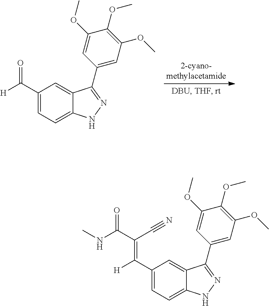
C1=C2C(=CC(C([H])=O)=C1)C(C1=CC(OC)=C(OC)C(OC)=C1)=NN2.C1=C2C(=CC(C([H])=C(C#N)C(NC)=O)=C1)C(C1=CC(OC)=C(OC)C(OC)=C1)=NN2
